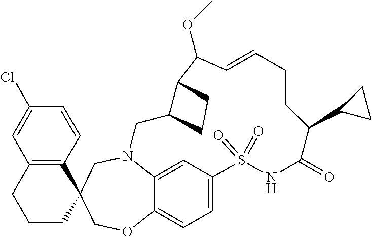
N12C3=CC(=CC=C3OCC3(C4=C(C=C(Cl)C=C4)CCC3)C1)S(=O)(=O)NC(=O)C(C1CC1)CCC=CC(OC)C1C(C2)CC1
